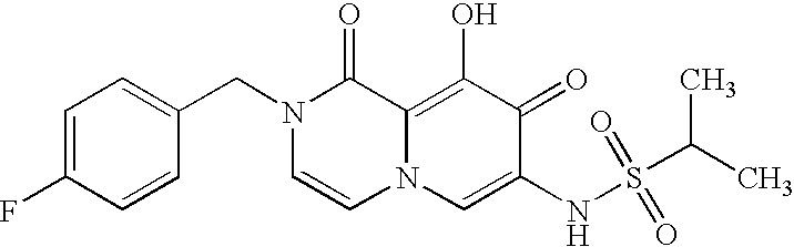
C1=C(F)C=CC(CN2C=CN3C(=C(O)C(=O)C(NS(=O)(=O)C(C)C)=C3)C2=O)=C1
